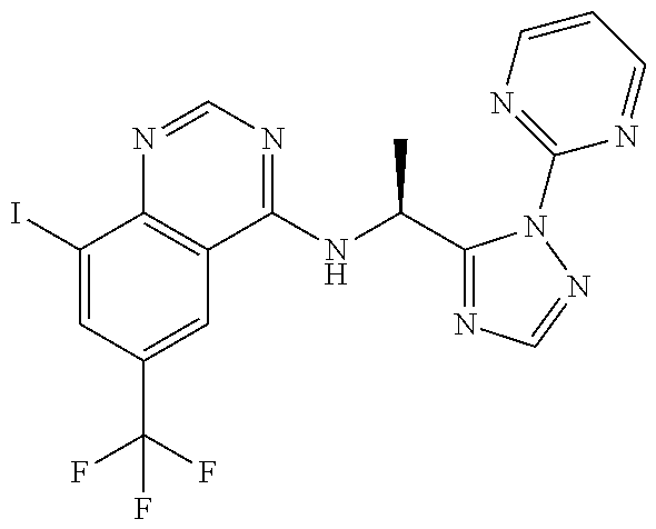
C1(I)=CC(C(F)(F)F)=CC2=C1N=CN=C2NC(C1=NC=NN1C1=NC=CC=N1)C
